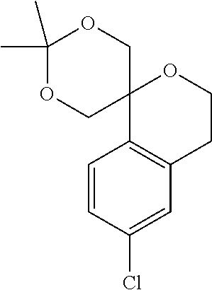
C1=CC(Cl)=CC2=C1C1(COC(C)(C)OC1)OCC2
